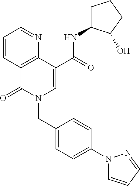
C1=CC2=C(N=C1)C(C(=O)NC1CCCC1O)=CN(CC1=CC=C(N3C=CC=N3)C=C1)C2=O
